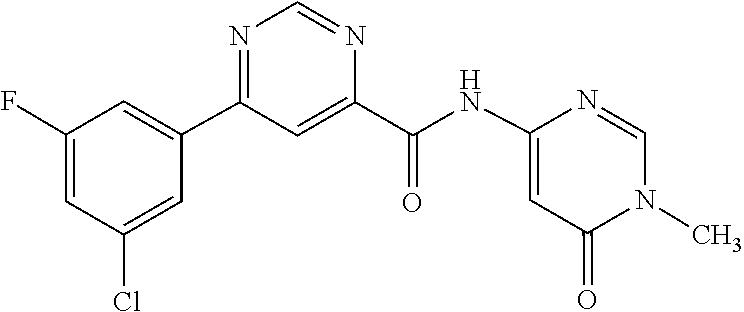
C1=NC(NC(C2=CC(C3=CC(F)=CC(Cl)=C3)=NC=N2)=O)=CC(=O)N1C
